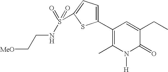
C1(C2=CC=C(S(=O)(=O)NCC[MeO])S2)=C(C)N([H])C(=O)C(CC)=C1
